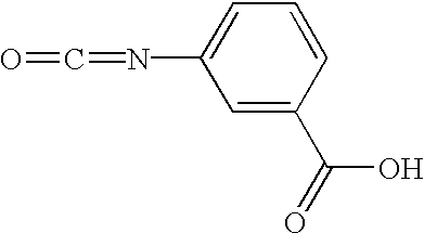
O=C=NC1=CC=CC(C(=O)O)=C1
